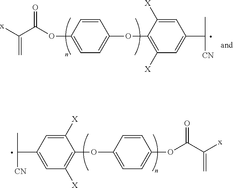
[x]C(C(OC1=CC=C(OC2=C([X])C=C(C(C)[CN])C=C2[X])C=C1)=O)=C.[x]C(C(OC1=CC=C(OC2=C([X])C=C(C(C)[CN])C=C2[X])C=C1)=O)=C
